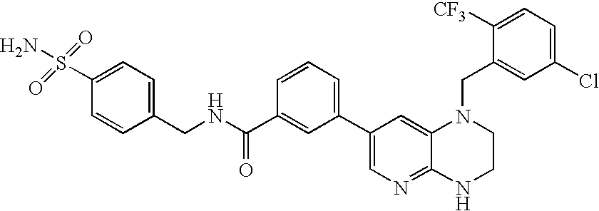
C1(C2=CC=CC(C(NCC3=CC=C(S(N)(=O)=O)C=C3)=O)=C2)=CN=C2C(=C1)N(CC1=CC(Cl)=CC=C1[CF3])CCN2
